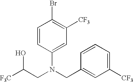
C(CN(CC1=CC([CF3])=CC=C1)C1=CC([CF3])=C(Br)C=C1)([F3C])O
